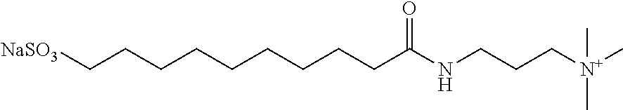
C(CCCCC(NCCC[N+](C)(C)C)=O)CCCC[NaSO3]
